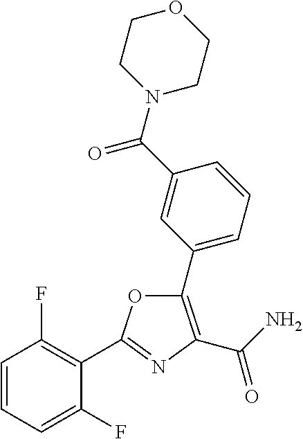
C1=CC=C(F)C(C2=NC(C(=O)N)=C(C3=CC=CC(C(=O)N4CCOCC4)=C3)O2)=C1F
